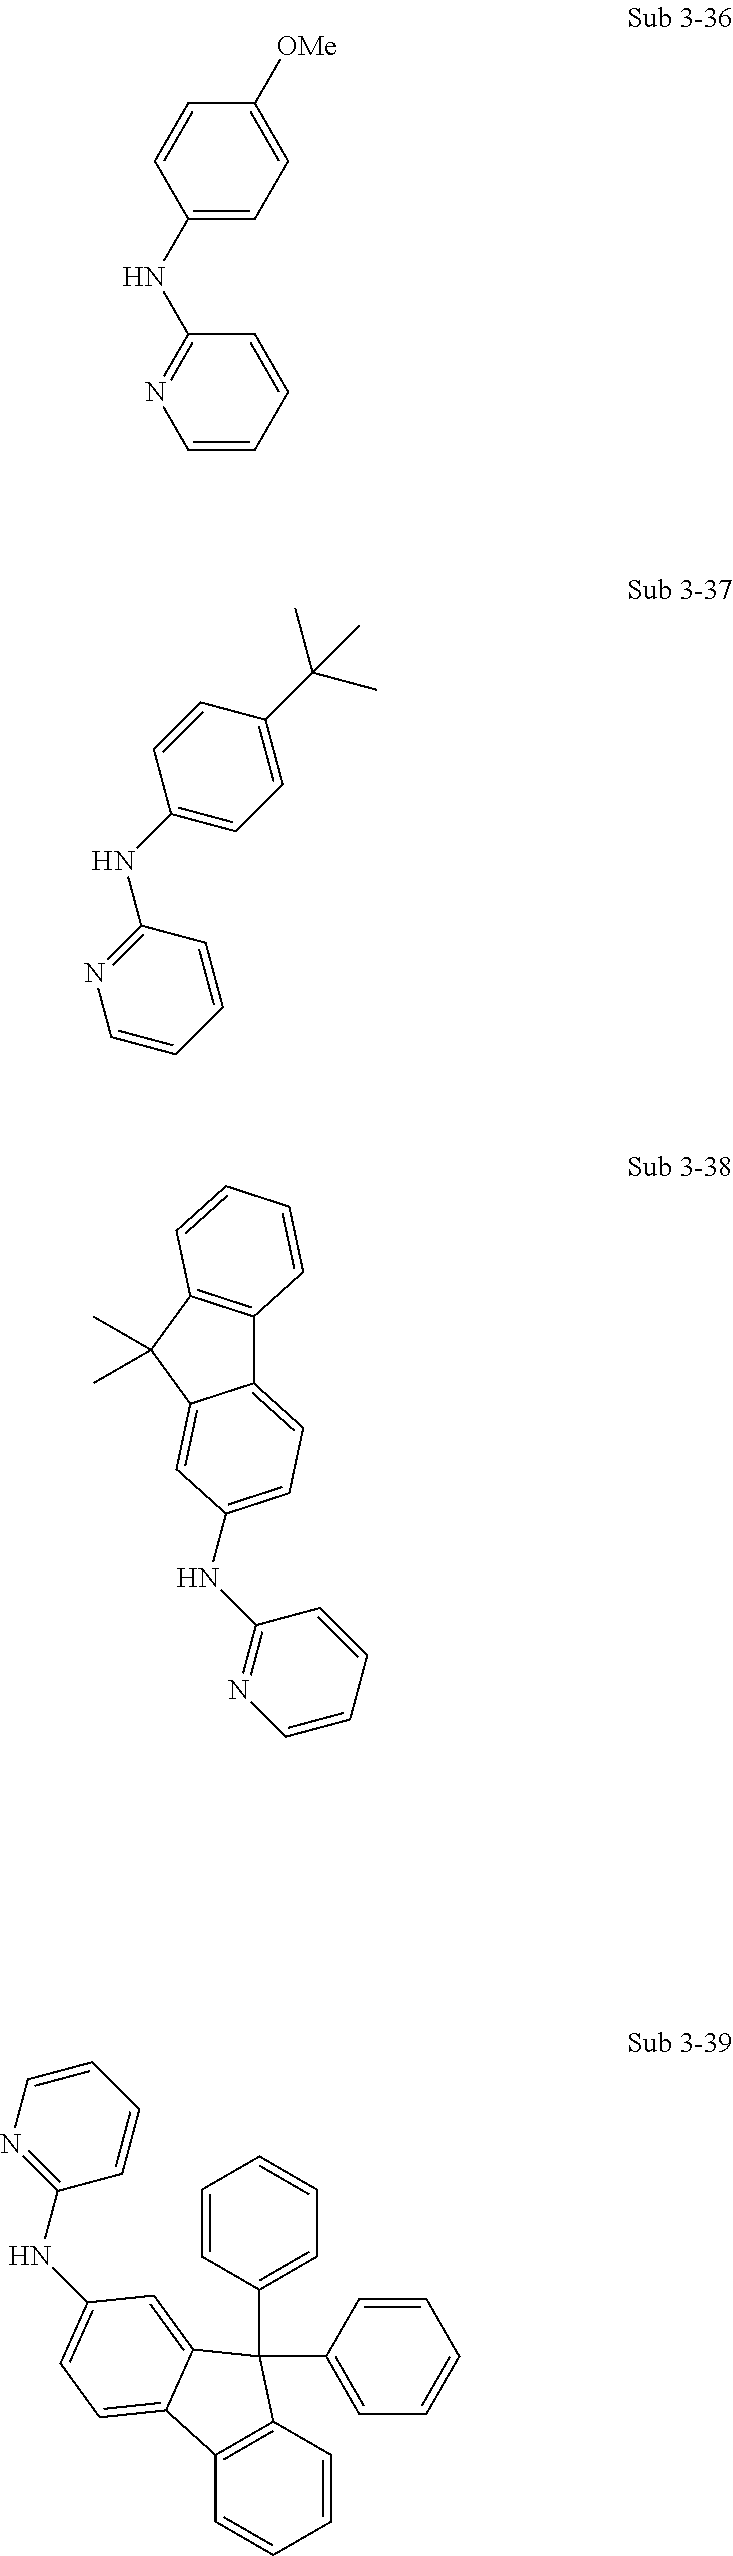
N(C1=NC=CC=C1)C1=CC=C2C3=C(C(C)(C)C2=C1)C=CC=C3.C1(NC2=CC=C([OMe])C=C2)=NC=CC=C1.C1(NC2=CC=C(C(C)(C)C)C=C2)=NC=CC=C1.C1=CC2=C(C=C1)C1=CC=C(NC3=NC=CC=C3)C=C1C2(C1=CC=CC=C1)C1=CC=CC=C1
